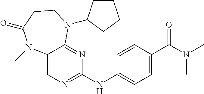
C12=CN=C(NC3=CC=C(C(N(C)C)=O)C=C3)N=C1N(C1CCCC1)CCC(=O)N2C
